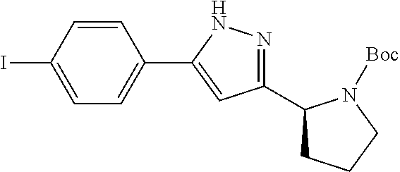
C1=C(C2=CC(C3CCCN3[Boc])=NN2)C=CC(I)=C1
